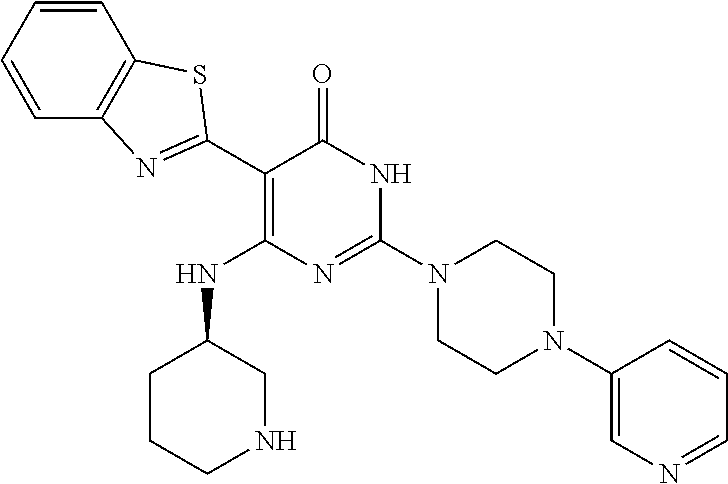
C1=CC=CC2=C1SC(C1=C(NC3CCCNC3)N=C(N3CCN(C4=CN=CC=C4)CC3)NC1=O)=N2
